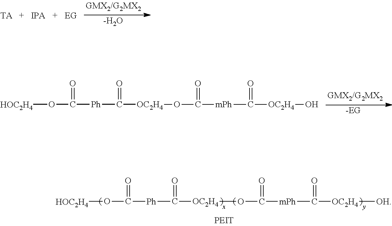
[HOC2H4]OC(=O)[Ph]C(=O)[OC2H4]OC(=O)[mPh]C(=O)[OC2H4]O.[-EG].[TA].[EG].[-H2O].[IPA].[HOC2H4]OC(=O)[Ph]C(=O)[OC2H4]OC(=O)[mPh]C(=O)[OC2H4][OH]
